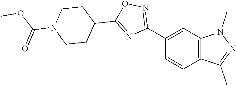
C12=C(N(C)N=C1C)C=C(C1=NOC(C3CCN(C(OC)=O)CC3)=N1)C=C2
